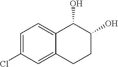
C1=C(Cl)C=C2C(=C1)C(O)C(O)CC2
